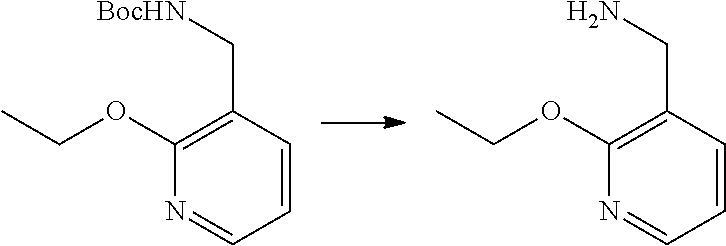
N1=CC=CC(C[BocHN])=C1OCC.N1=CC=CC(CN)=C1OCC
